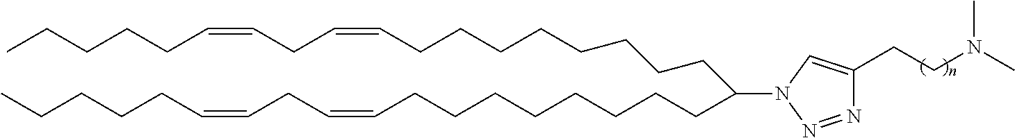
C(CCCCCCCCC=CCC=CCCCCC)(CCCCCCCCC=CCC=CCCCCC)N1N=NC(CCN(C)C)=C1
